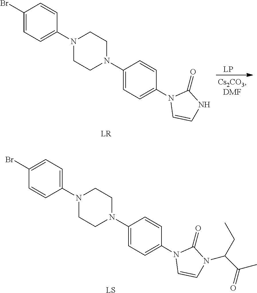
BrC1=CC=C(N2CCN(C3=CC=C(N4C=CNC4=O)C=C3)CC2)C=C1.[LR].BrC1=CC=C(N2CCN(C3=CC=C(N4C=CN(C(CC)C(C)=O)C4=O)C=C3)CC2)C=C1.[LS]
